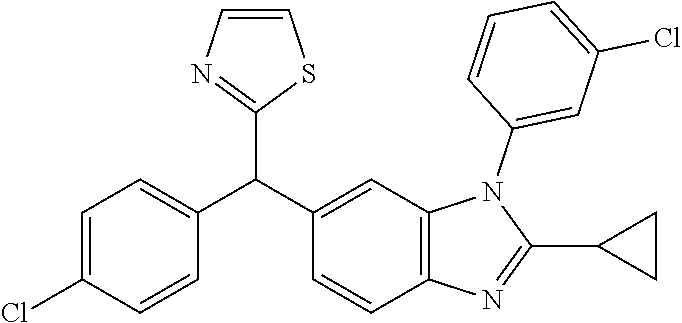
C1=CN=C(C(C2=CC3=C(C=C2)N=C(C2CC2)N3C2=CC(Cl)=CC=C2)C2=CC=C(Cl)C=C2)S1
